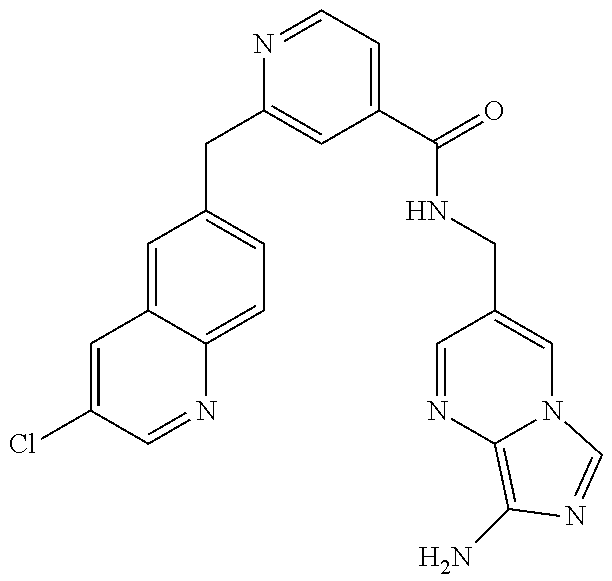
C1=C(Cl)C=NC2=CC=C(CC3=CC(C(NCC4=CN5C(=C(N)N=C5)N=C4)=O)=CC=N3)C=C12
